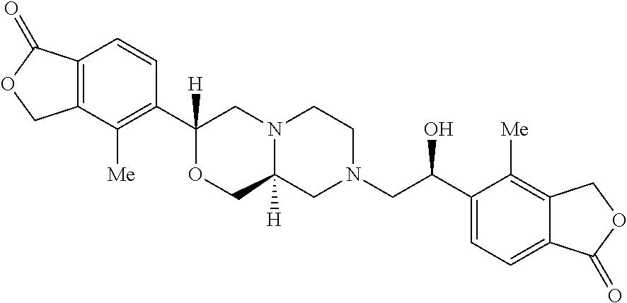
O1CC2([H])N(CC1(C1=C([Me])C3=C(C=C1)C(=O)OC3)[H])CCN(CC(C1=CC=C3C(=C1[Me])COC3=O)O)C2
